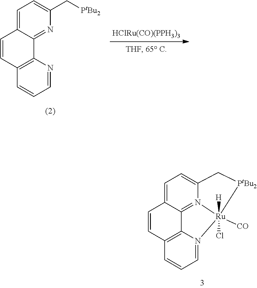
C1=CC2=C(C3=NC(C[PtBu2])=CC=C13)N=CC=C2.[HClRu(CO)(PPH3)3].C1=CC2=C3C4=N5C(=CC=C14)C[PtBu2][Ru]5([CO])(Cl)([H])N3=CC=C2
